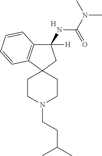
C1(NC(N(C)C)=O)([H])C2=C(C3(C1)CCN(CCC(C)C)CC3)C=CC=C2.[H]
